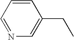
C1=CC=NC=C1CC
